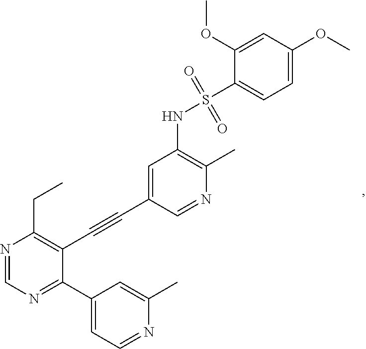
N1=CN=C(C2=CC=NC(C)=C2)C(C#CC2=CC(NS(=O)(=O)C3=CC=C(OC)C=C3OC)=C(C)N=C2)=C1CC
